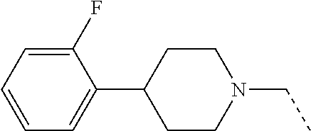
C1(F)=CC=CC=C1C1CCN(CC)CC1
